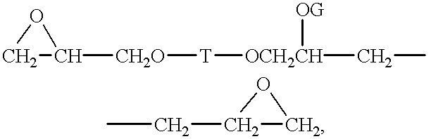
C1C([CH2O][T][OCH2CH](CC)[OG])O1.C1(CC)CO1
